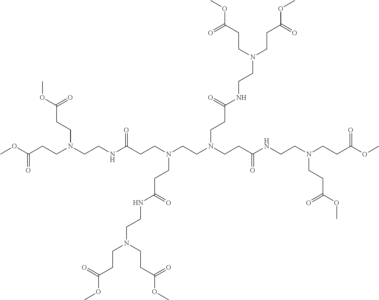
C(NC(CCN(CCN(CCC(NCCN(CCC(OC)=O)CCC(OC)=O)=O)CCC(NCCN(CCC(OC)=O)CCC(OC)=O)=O)CCC(NCCN(CCC(OC)=O)CCC(OC)=O)=O)=O)CN(CCC(OC)=O)CCC(OC)=O
